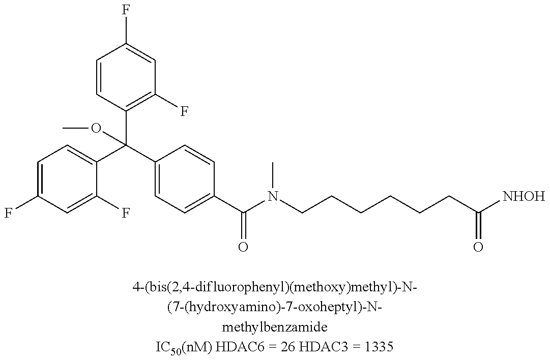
C1=C(F)C=C(F)C(C(C2=CC=C(C(N(CCCCCCC([NHOH])=O)C)=O)C=C2)(C2=C(F)C=C(F)C=C2)OC)=C1
